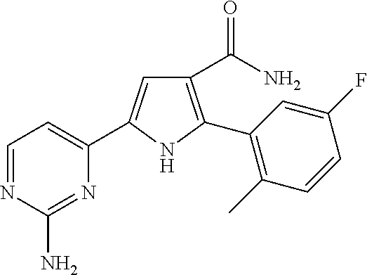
C1(C(=O)N)=C(C2=C(C)C=CC(F)=C2)NC(C2=CC=NC(N)=N2)=C1
